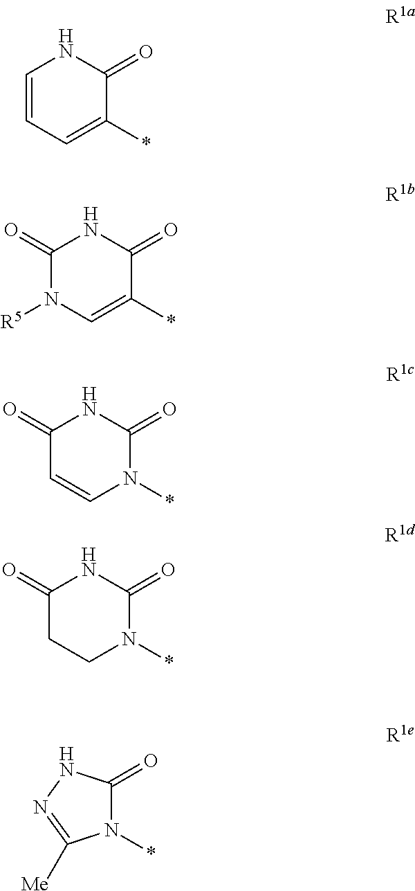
C1=CC=C(*)C(=O)N1.C1(=O)N([R5])C=C(*)C(=O)N1.C1(=O)C=CN(*)C(=O)N1.C1(=O)CCN(*)C(=O)N1.N1(*)C(=O)NN=C1[Me]
